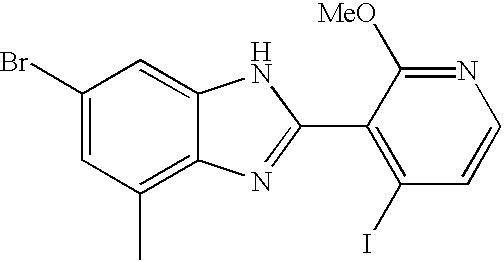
C1(Br)=CC(C)=C2C(=C1)NC(C1=C(I)C=CN=C1[MeO])=N2
